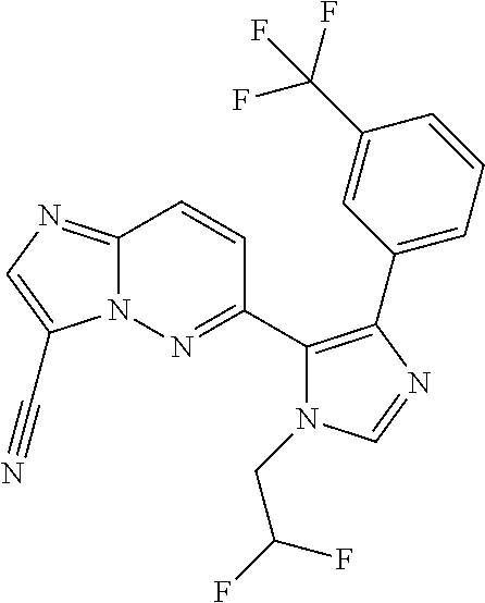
N12C(=NC=C1C#N)C=CC(C1=C(C3=CC=CC(C(F)(F)F)=C3)N=CN1CC(F)F)=N2
